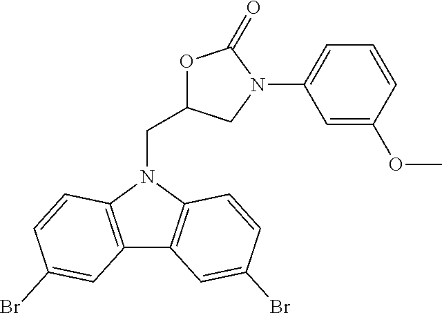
C(N1C2=C(C3=C1C=CC(Br)=C3)C=C(Br)C=C2)C1OC(=O)N(C2=CC=CC(OC)=C2)C1
